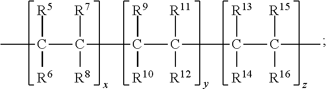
CC(C([R7])([R8])C(C([R11])([R12])C(C([R15])([R16])C)([R13])[R14])([R9])[R10])([R5])[R6]
